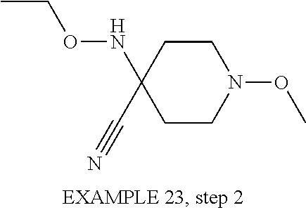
C1CN(OC)CCC1(NOCC)C#N
